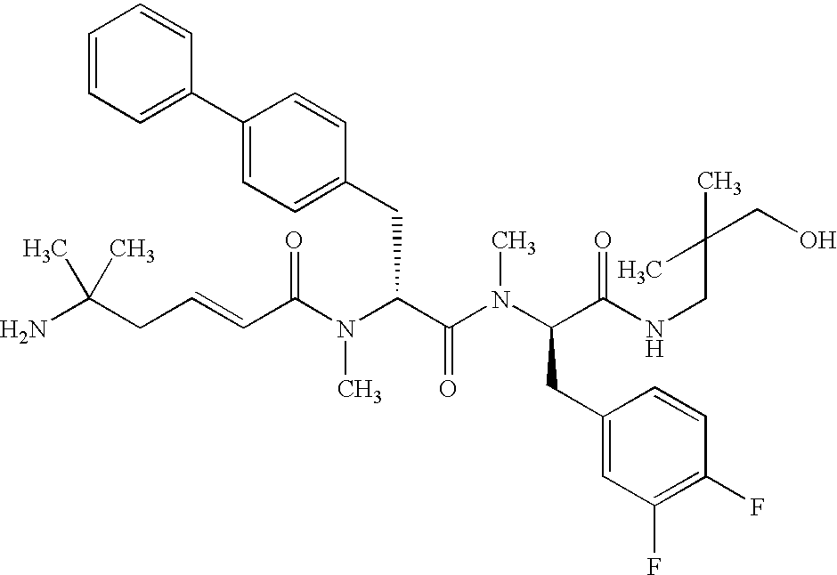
C(C(N(C(C(N(C(C(NCC(CO)(C)C)=O)CC1=CC(F)=C(F)C=C1)C)=O)CC1=CC=C(C2=CC=CC=C2)C=C1)C)=O)=CCC(N)(C)C
